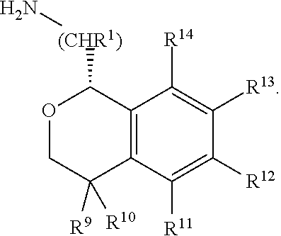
C12=C(C([R11])=C([R12])C([R13])=C1[R14])C([R9])([R10])COC2[(CHR1)]N
